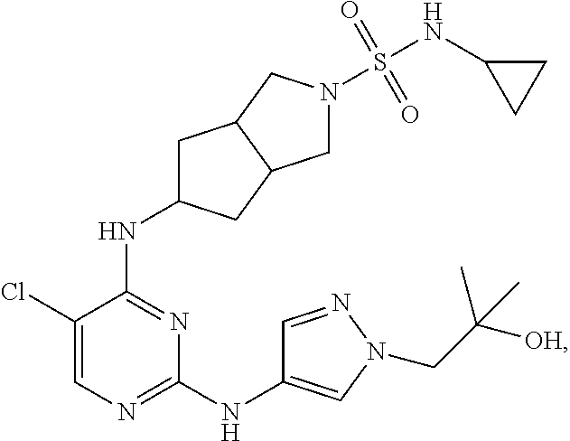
N1=C(NC2CC3C(C2)CN(S(=O)(=O)NC2CC2)C3)C(Cl)=CN=C1NC1=CN(CC([OH])(C)C)N=C1
